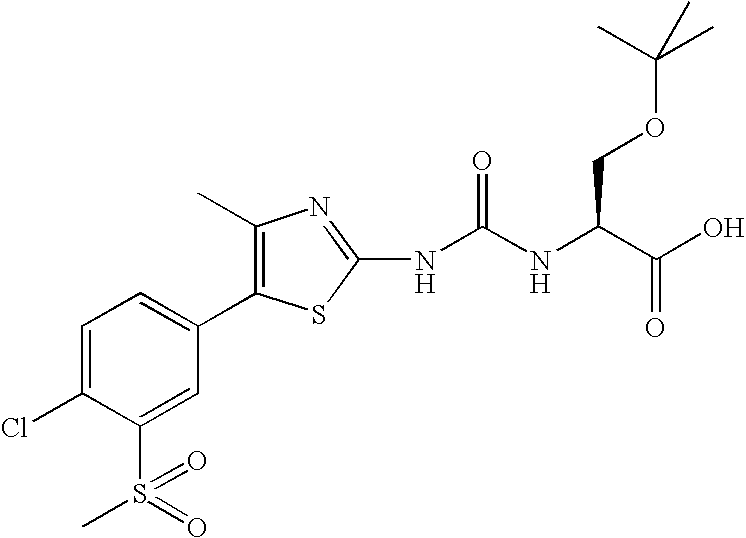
C1=C(Cl)C(S(=O)(C)=O)=CC(C2=C(C)N=C(NC(NC(C(O)=O)COC(C)(C)C)=O)S2)=C1
